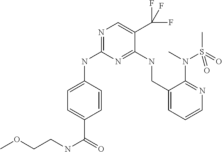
C1=C(NC2=NC=C(C(F)(F)F)C(NCC3=CC=CN=C3N(C)S(C)(=O)=O)=N2)C=CC(C(=O)NCCOC)=C1
